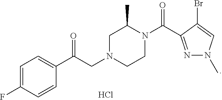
C1=C(F)C=CC(C(CN2CCN(C(C3=NN(C)C=C3Br)=O)C(C)C2)=O)=C1.Cl
